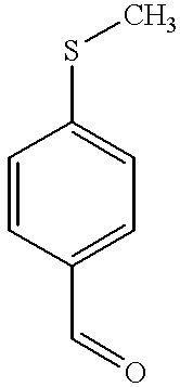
C1=CC(C=O)=CC=C1SC
